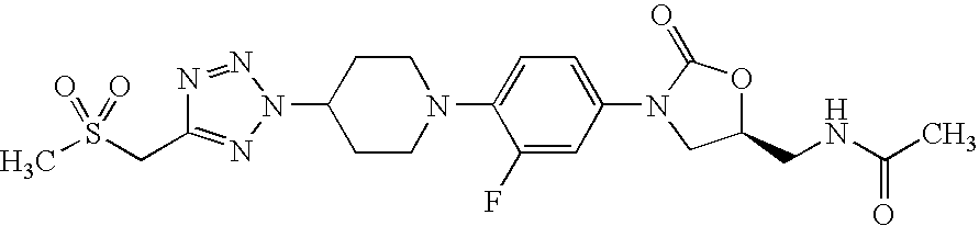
C1(N2C(=O)OC(CNC(C)=O)C2)=CC=C(N2CCC(N3N=C(CS(C)(=O)=O)N=N3)CC2)C(F)=C1
